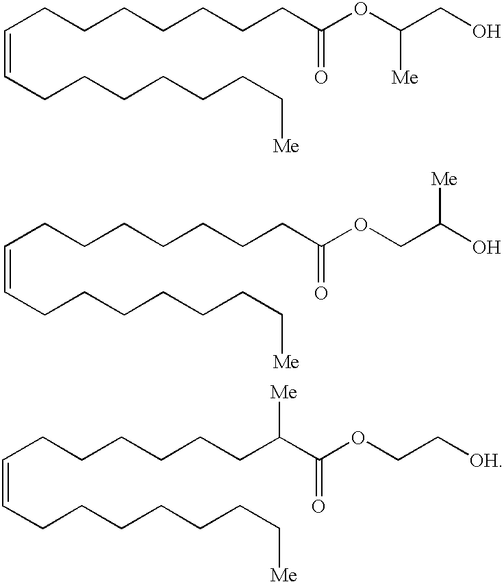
C(=CCCCCCCC[Me])CCCCCCCC(OC(CO)[Me])=O.C(=CCCCCCCC[Me])CCCCCCCC(OCC(O)[Me])=O.C(=CCCCCCCC[Me])CCCCCCC(C(OCC[OH])=O)[Me]
